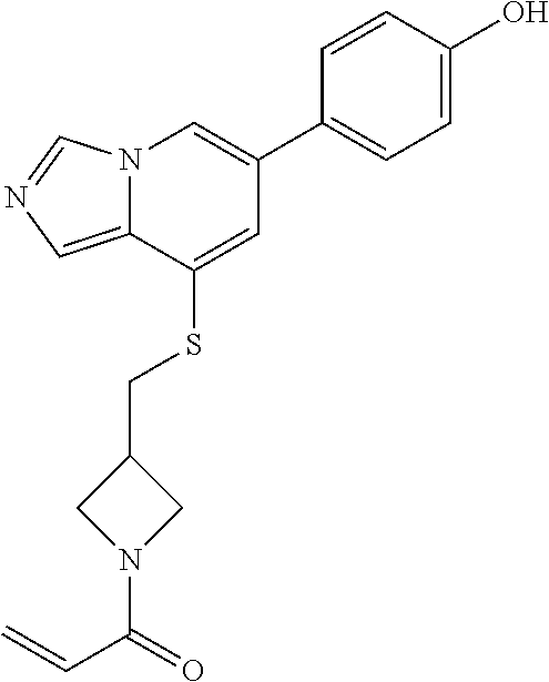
C1=CC(O)=CC=C1C1=CN2C(=CN=C2)C(SCC2CN(C(=O)C=C)C2)=C1
